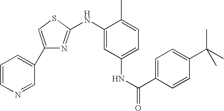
C1=CN=CC(C2=CSC(NC3=CC(NC(C4=CC=C(C(C)(C)C)C=C4)=O)=CC=C3C)=N2)=C1
